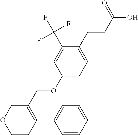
C1=C(C(F)(F)F)C(CCC(=O)O)=CC=C1OCC1=C(C2=CC=C(C)C=C2)CCOC1
